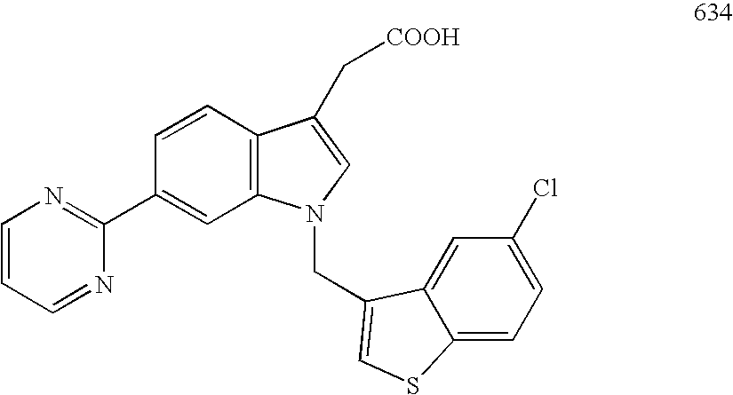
C1=CC=NC(C2=CC3=C(C=C2)C(C[COOH])=CN3CC2=CSC3=CC=C(Cl)C=C32)=N1
